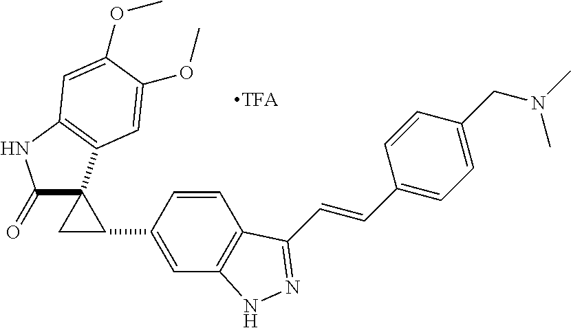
C1(C2C3(C(=O)NC4=C3C=C(OC)C(OC)=C4)C2)=CC2=C(C=C1)C(C=CC1=CC=C(CN(C)C)C=C1)=NN2
